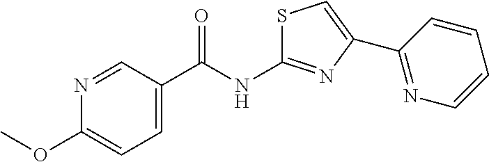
S1C(NC(C2=CC=C(OC)N=C2)=O)=NC(C2=NC=CC=C2)=C1
